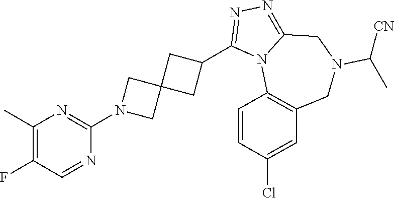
C1(C)=C(F)C=NC(N2CC3(C2)CC(C2=NN=C4N2C2=C(CN(C([CN])C)C4)C=C(Cl)C=C2)C3)=N1
